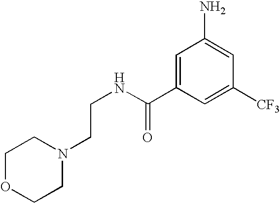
C1OCCN(CCNC(C2=CC(N)=CC([CF3])=C2)=O)C1
